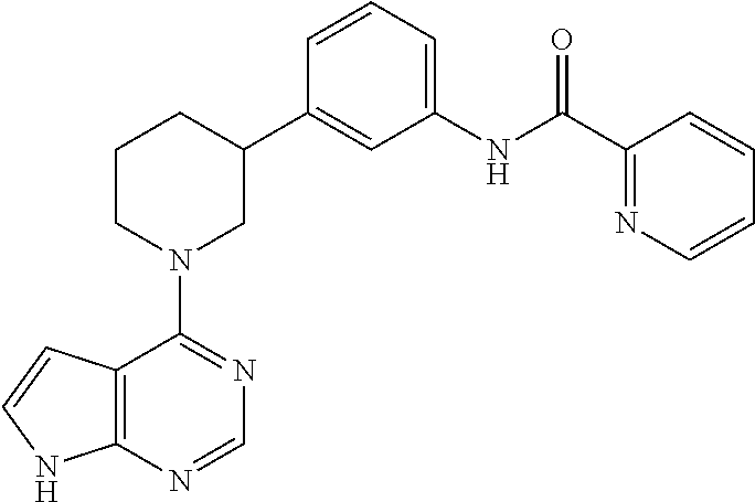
C12=C(N=CN=C1N1CC(C3=CC(NC(C4=NC=CC=C4)=O)=CC=C3)CCC1)NC=C2
